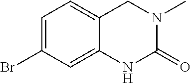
C1=C(Br)C=C2C(=C1)CN(C)C(=O)N2
